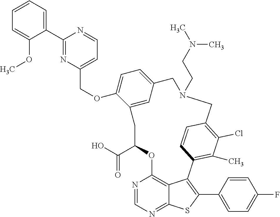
C1=CC=C(C2=NC(COC3=CC=C4C=C3CC(C(=O)O)OC3=C5C(=NC=N3)SC(C3=CC=C(F)C=C3)=C5C3=C(C)C(Cl)=C(C=C3)CN(CCN(C)C)C4)=CC=N2)C(OC)=C1
